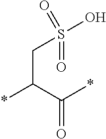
C(C(C(*)=O)*)S(O)(=O)=O
